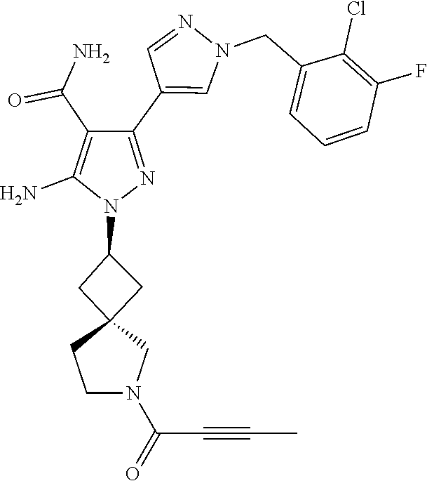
C12(CC(N3N=C(C4=CN(CC5=CC=CC(F)=C5Cl)N=C4)C(C(=O)N)=C3N)C1)CCN(C(=O)C#CC)C2
